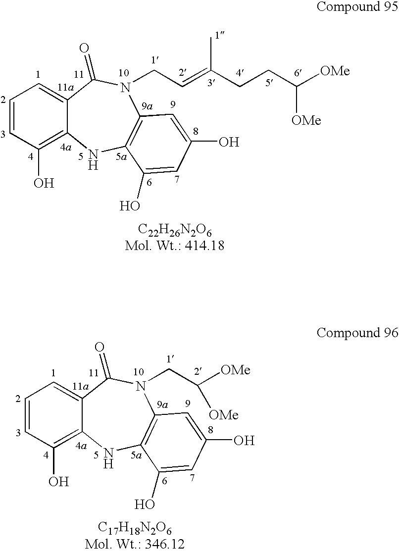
C1=CC(O)=C2C(=C1)C(=O)N(CC=C(CCC([OMe])[OMe])C)C1=C(N2)C(O)=CC(O)=C1.C1=CC(O)=C2C(=C1)C(=O)N(CC([OMe])[OMe])C1=C(N2)C(O)=CC(O)=C1
